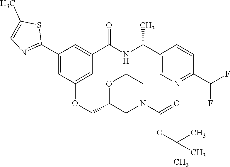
C1(C2=NC=C(C)S2)=CC(OCC2CN(C(=O)OC(C)(C)C)CCO2)=CC(C(NC(C2=CN=C(C(F)F)C=C2)C)=O)=C1
